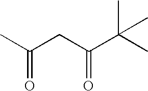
CC(CC(C(C)(C)C)=O)=O
